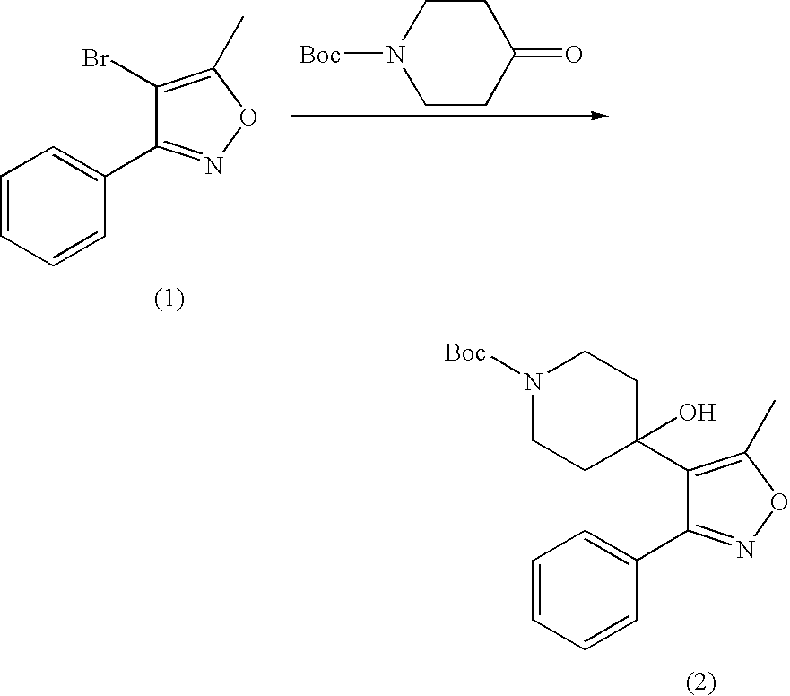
C1=CC=CC(C2=NOC(C)=C2Br)=C1.C1CC(=O)CCN1[Boc].C1=CC=CC(C2=NOC(C)=C2C2(O)CCN([Boc])CC2)=C1
